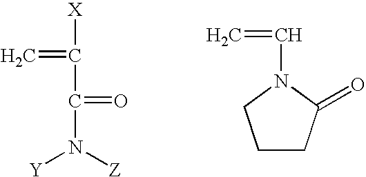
[X]C(=C)C(=O)N([Z])[Y].C(N1CCCC1=O)=C
